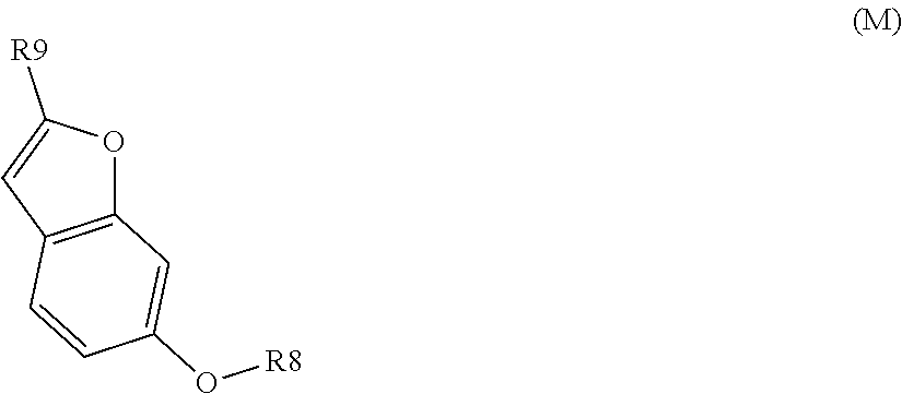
[R9]C1=CC2=C(O1)C=C(O[R8])C=C2
